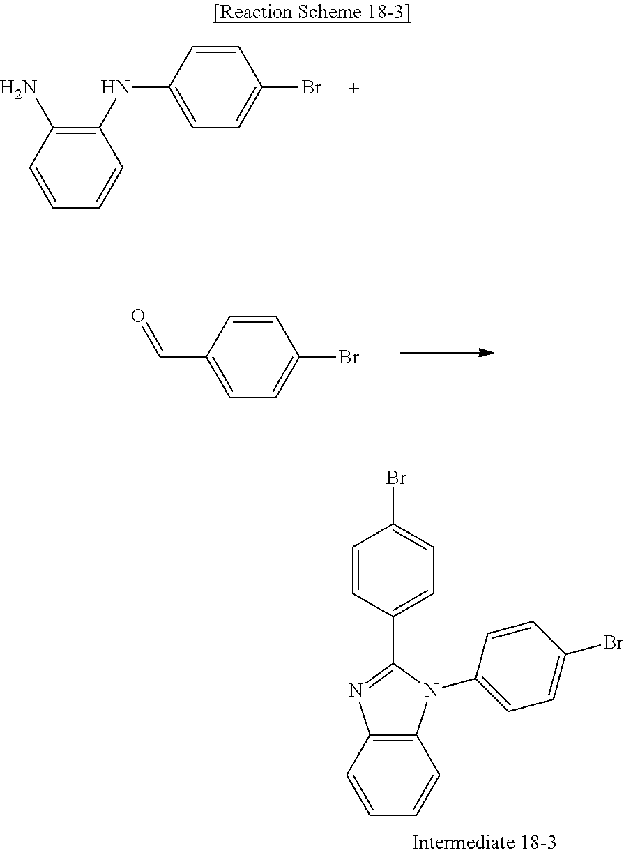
C12=C(C=CC=C1)N=C(C1=CC=C(Br)C=C1)N2C1=CC=C(Br)C=C1.C1(NC2=CC=C(Br)C=C2)=C(N)C=CC=C1.C1=C(C=O)C=CC(Br)=C1
